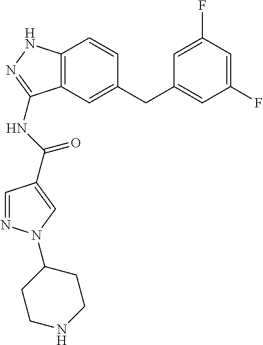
C12=C(C=C(CC3=CC(F)=CC(F)=C3)C=C1)C(NC(=O)C1=CN(C3CCNCC3)N=C1)=NN2
